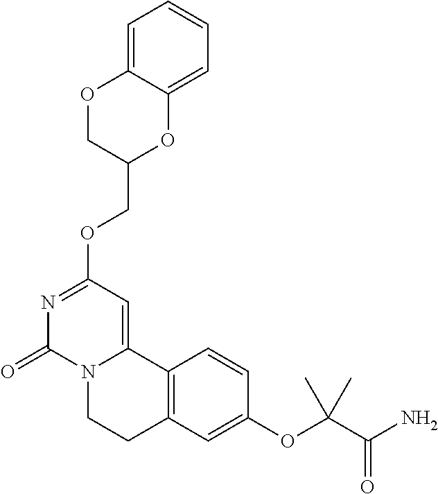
N1=C(OCC2OC3=CC=CC=C3OC2)C=C2N(C1=O)CCC1=C2C=CC(OC(C(=O)N)(C)C)=C1
